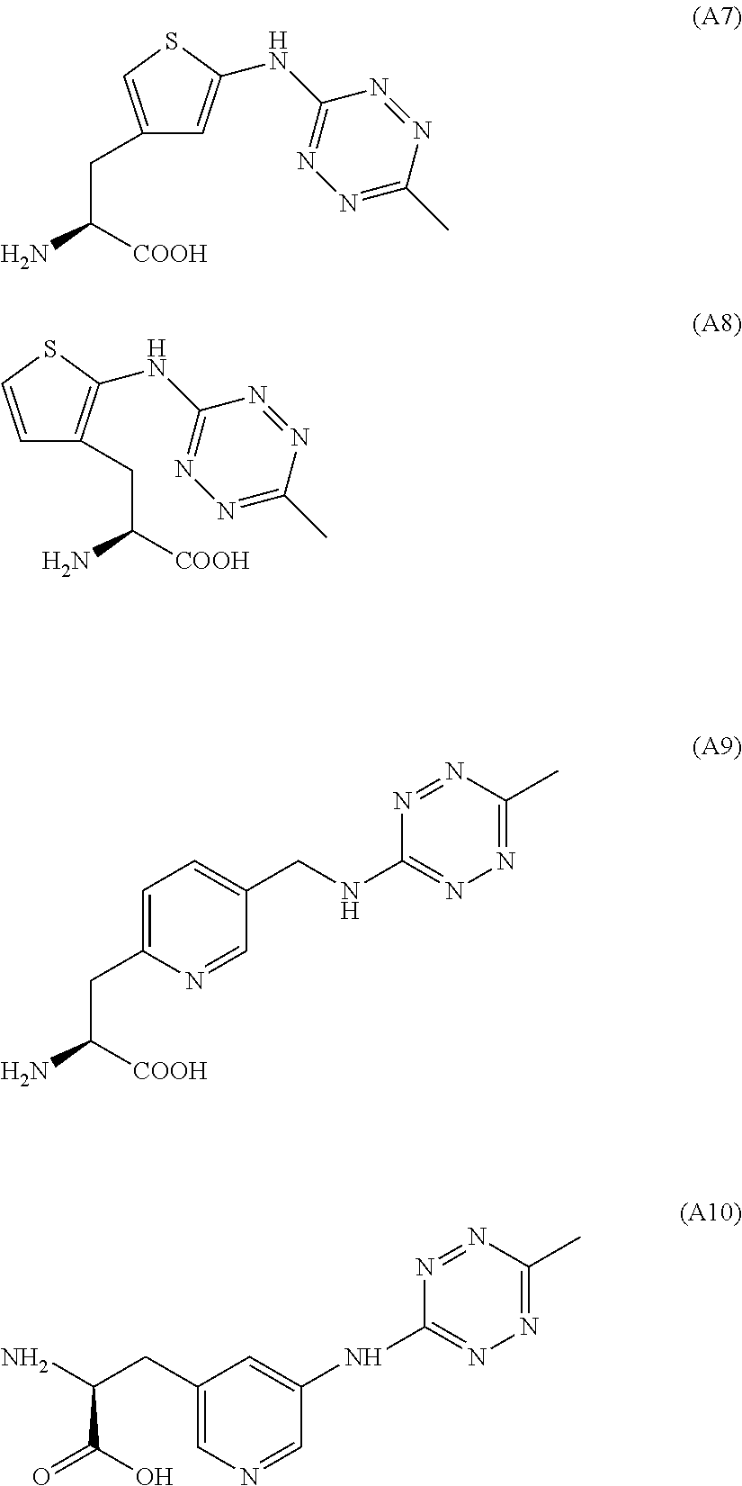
C1(CC(N)[COOH])=CSC(NC2=NN=C(C)N=N2)=C1.C1=CSC(NC2=NN=C(C)N=N2)=C1CC([COOH])N.C(C([COOH])N)C1=CC=C(CNC2=NN=C(C)N=N2)C=N1.C1(NC2=NN=C(C)N=N2)=CC(CC(N)C(O)=O)=CN=C1
